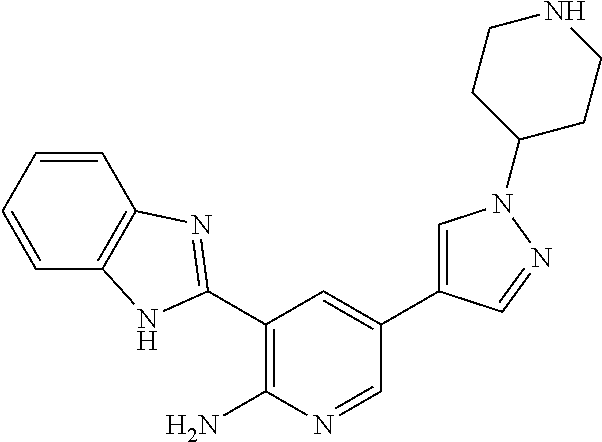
C1(C2=NC3=C(C=CC=C3)N2)=C(N)N=CC(C2=CN(C3CCNCC3)N=C2)=C1
